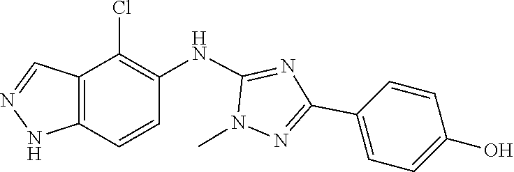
C12=C(NN=C1)C=CC(NC1=NC(C3=CC=C(O)C=C3)=NN1C)=C2Cl
